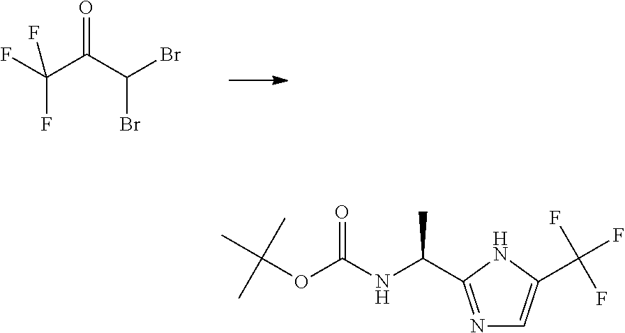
FC(C(C(Br)Br)=O)(F)F.N1=C(C(NC(OC(C)(C)C)=O)C)NC(C(F)(F)F)=C1
